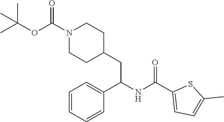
C1=C(C(NC(C2=CC=CC=C2)CC2CCN(C(=O)OC(C)(C)C)CC2)=O)SC(C)=C1
